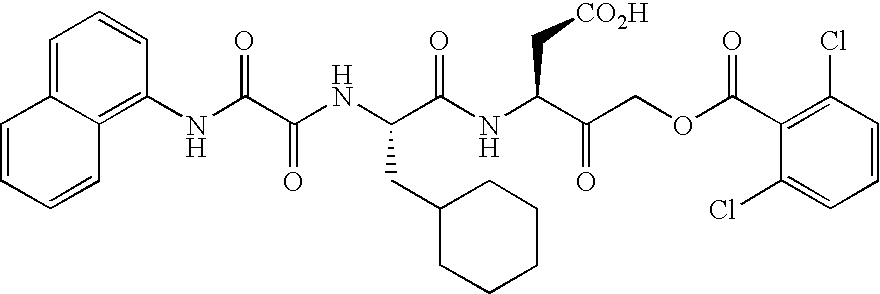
C1(NC(C(NC(C(NC(C(COC(C2=C(Cl)C=CC=C2Cl)=O)=O)C[CO2H])=O)CC2CCCCC2)=O)=O)=C2C(=CC=C1)C=CC=C2
